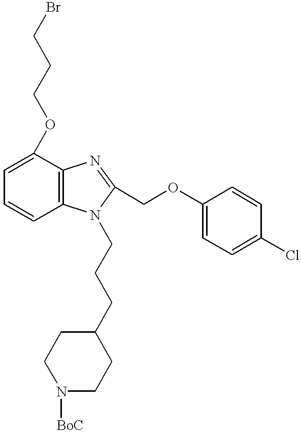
C1=C(OCCCBr)C2=C(C=C1)N(CCCC1CCN([BoC])CC1)C(COC1=CC=C(Cl)C=C1)=N2
